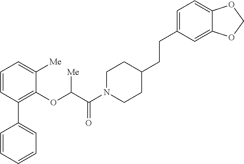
C1=CC(C2=CC=CC=C2)=C(OC(C(N2CCC(CCC3=CC=C4C(=C3)OCO4)CC2)=O)[Me])C([Me])=C1
